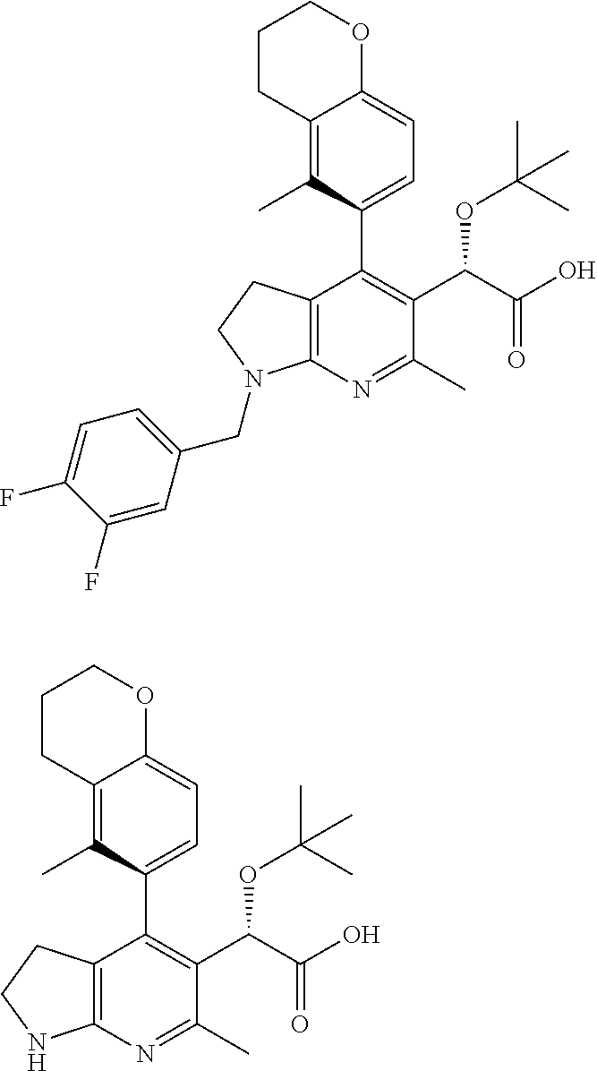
C1(F)=CC(CN2C3=C(C(C4=CC=C5C(=C4C)CCCO5)=C(C(C(=O)O)OC(C)(C)C)C(C)=N3)CC2)=CC=C1F.C12=C(N=C(C)C(C(C(=O)O)OC(C)(C)C)=C1C1=CC=C3C(=C1C)CCCO3)NCC2
